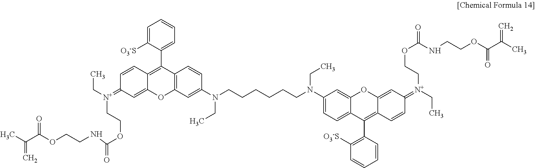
C1=C([O3-S])C(C2=C3C(=CC(=[N+](CCOC(=O)NCCOC(C(C)=C)=O)CC)C=C3)OC3=C2C=CC(N(CCCCCCN(C2=CC=C4C(C5=C([O3-S])C=CC=C5)=C5C(=CC(=[N+](CCOC(=O)NCCOC(C(C)=C)=O)CC)C=C5)OC4=C2)CC)CC)=C3)=CC=C1
